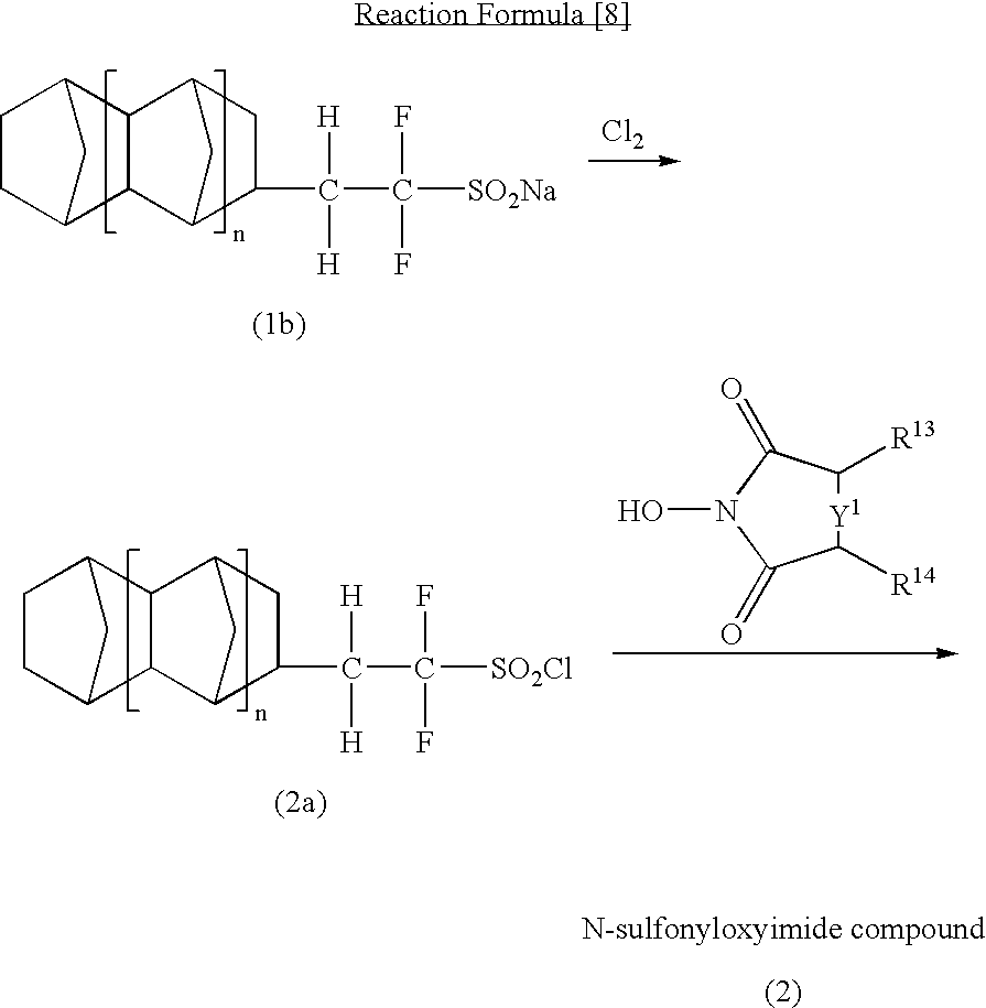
C1C2CC(C1)C1C2C2C(C([H])([H])C([SO2Na])(F)F)CC1C2.[Cl2].C1C2CC(C1)C1C2C2C(C([H])([H])C([SO2Cl])(F)F)CC1C2.C1([R14])C(=O)N(O)C(=O)C([R13])[Y1]1
